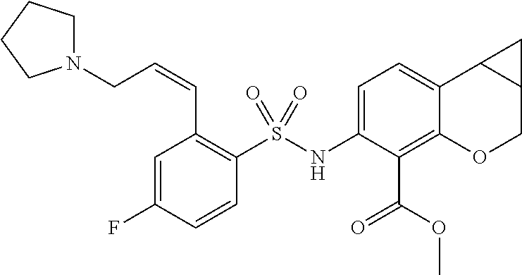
C1=C(NS(C2=C(C=CCN3CCCC3)C=C(F)C=C2)(=O)=O)C(C(OC)=O)=C2C(=C1)C1C(CO2)C1
